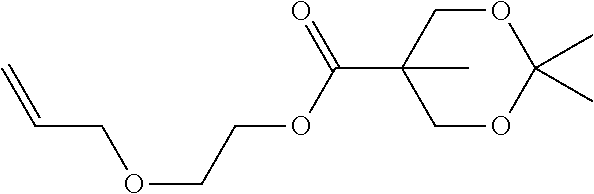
C1OC(C)(C)OCC1(C)C(=O)OCCOCC=C
